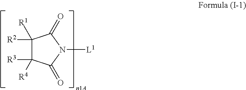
C1([R2])([R1])C([R3])([R4])C(=O)N([L1])C1=O
